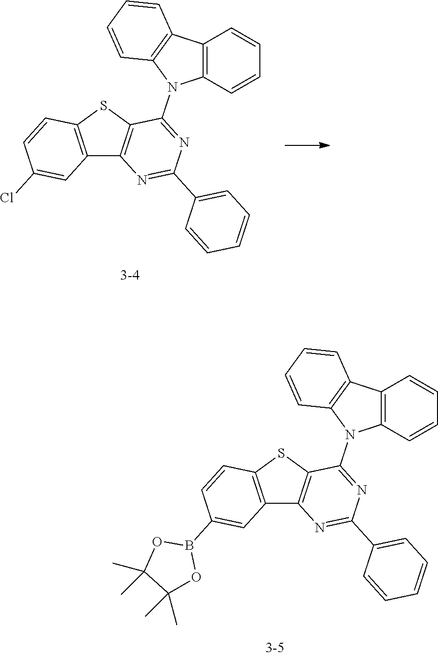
C12=C(SC3=C1N=C(C1=CC=CC=C1)N=C3N1C3=C(C4=C1C=CC=C4)C=CC=C3)C=CC(B1OC(C)(C)C(C)(C)O1)=C2.C12=C(SC3=C1N=C(C1=CC=CC=C1)N=C3N1C3=C(C4=C1C=CC=C4)C=CC=C3)C=CC(Cl)=C2
